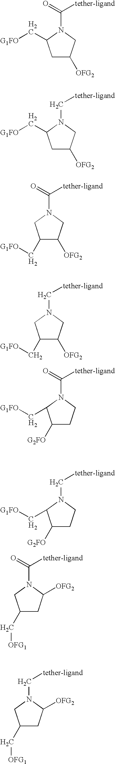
C1C([OFG2])CN(C(=O)[tether-ligand])C1C[G1FO].C1C([OFG2])CN(C[tether-ligand])C1C[G1FO].C1(C[G1FO])C([OFG2])CN(C(=O)[tether-ligand])C1.C1(C[G1FO])C([OFG2])CN(C[tether-ligand])C1.C1([G2FO])CCN(C(=O)[tether-ligand])C1C[G1FO].C1([G2FO])CCN(C[tether-ligand])C1C[G1FO].C1(C[OFG1])CC([OFG2])N(C(=O)[tether-ligand])C1.C1(C[OFG1])CC([OFG2])N(C[tether-ligand])C1
